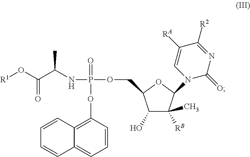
C1(O)C([RB])(C)C(N2C(=O)N=C([R2])C([RA])=C2)OC1COP(NC(C(O[R1])=O)C)(OC1=C2C(=CC=C1)C=CC=C2)=O
